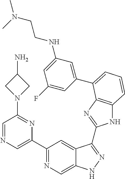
C1(C2=NC=C3C(=C2)C(C2=NC4=C(N2)C=CC=C4C2=CC(NCCN(C)C)=CC(F)=C2)=NN3)=CN=CC(N2CC(N)C2)=N1
